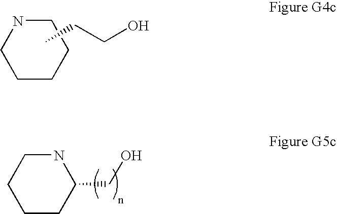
C1CCCNC1.CCCO.C1CCC(CO)NC1
